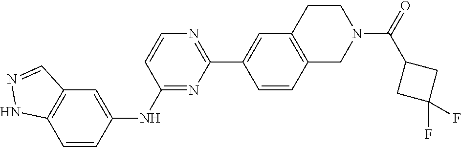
C1=CN=C(C2=CC3=C(CN(C(C4CC(F)(F)C4)=O)CC3)C=C2)N=C1NC1=CC2=C(NN=C2)C=C1
